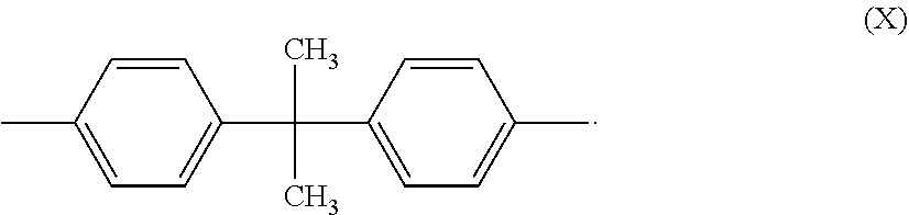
CC1=CC=C(C(C)(C)C2=CC=C(C)C=C2)C=C1
